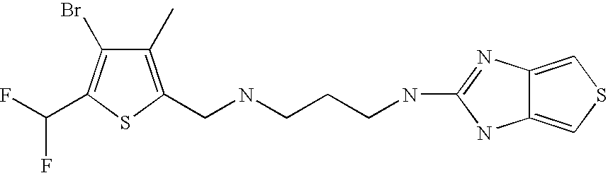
C1(C)=C(CNCCCNC2=NC3=CSC=C3N2)SC(C(F)F)=C1Br
